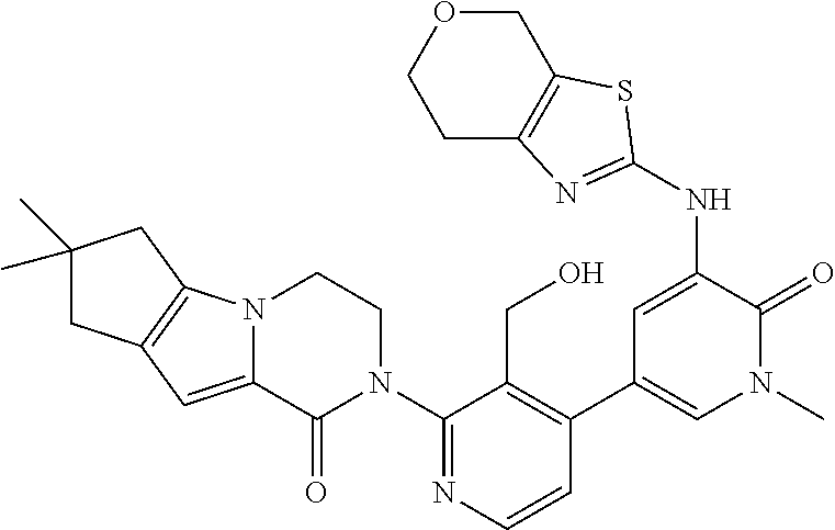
N12C(=CC3=C1CC(C)(C)C3)C(=O)N(C1=NC=CC(C3=CN(C)C(=O)C(NC4=NC5=C(S4)COCC5)=C3)=C1CO)CC2
